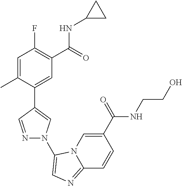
C1=C(C)C(C2=CN(C3=CN=C4N3C=C(C(NCCO)=O)C=C4)N=C2)=CC(C(=O)NC2CC2)=C1F
